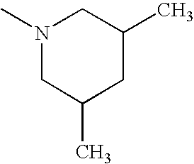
N1(C)CC(C)CC(C)C1
